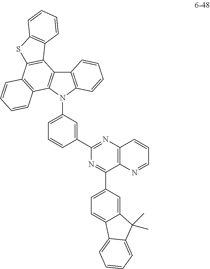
C12=C(N(C3=CC=CC(C4=NC5=C(C(C6=CC=C7C(=C6)C(C)(C)C6=CC=CC=C76)=N4)N=CC=C5)=C3)C3=C1C1=C(C4=C3C=CC=C4)SC3=C1C=CC=C3)C=CC=C2
